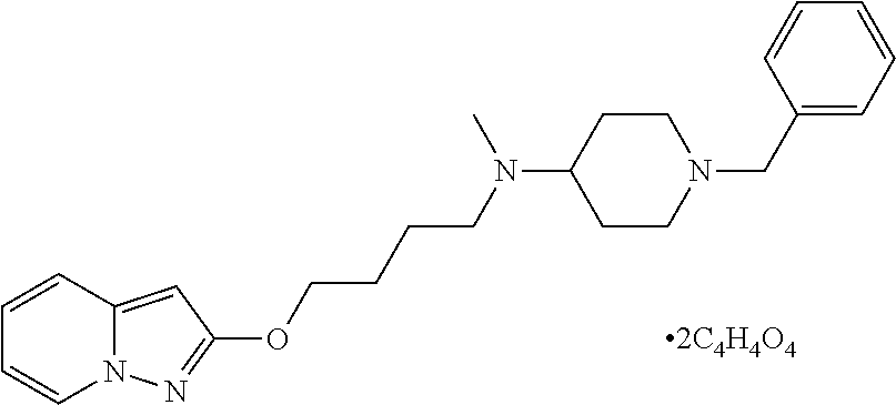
C1=CC2=CC(OCCCCN(C3CCN(CC4=CC=CC=C4)CC3)C)=NN2C=C1
